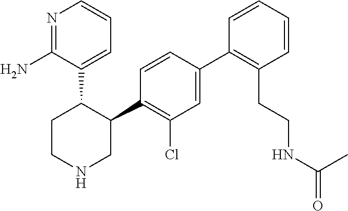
N1=C(N)C(C2CCNCC2C2=C(Cl)C=C(C3=C(CCNC(=O)C)C=CC=C3)C=C2)=CC=C1
